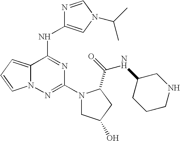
N1=CN(C(C)C)C=C1NC1=NC(N2CC(O)CC2C(NC2CCCNC2)=O)=NN2C1=CC=C2
